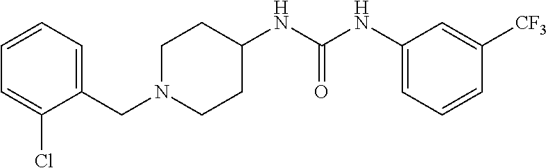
C1(CN2CCC(NC(NC3=CC=CC([CF3])=C3)=O)CC2)=CC=CC=C1Cl
